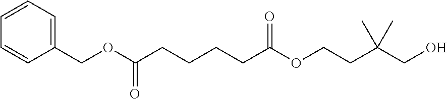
C1=CC(COC(CCCCC(=O)OCCC(CO)(C)C)=O)=CC=C1
